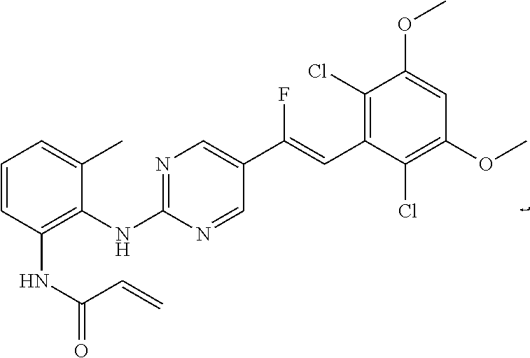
C1(Cl)=C(C=C(C2=CN=C(NC3=C(NC(=O)C=C)C=CC=C3C)N=C2)F)C(Cl)=C(OC)C=C1OC
